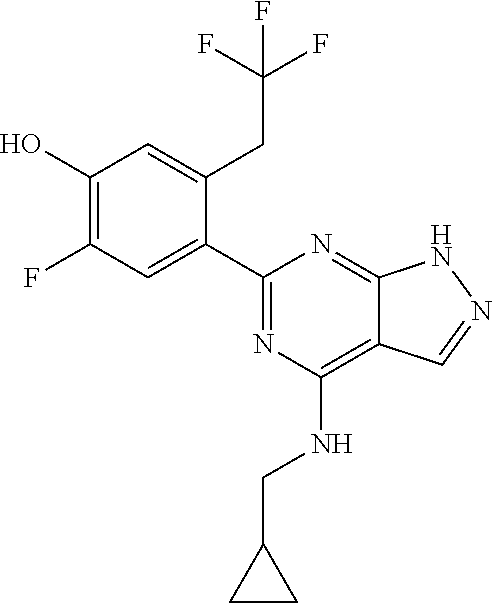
N1=C(C2=CC(F)=C(O)C=C2CC(F)(F)F)N=C2C(=C1NCC1CC1)C=NN2
